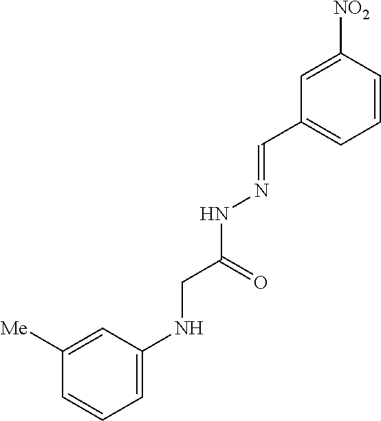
C1=C([NO2])C=CC=C1C=NNC(CNC1=CC=CC([Me])=C1)=O
